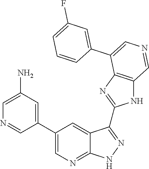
C1=C(N)C=C(C2=CN=C3C(=C2)C(C2=NC4=C(N2)C=NC=C4C2=CC(F)=CC=C2)=NN3)C=N1
